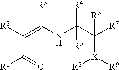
C(C(=O)[R1])(=C(NC(C([X]([R8])[R9])([R6])[R7])([R4])[R5])[R3])[R2]
